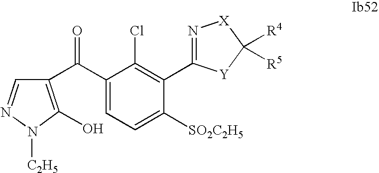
C1(C(C2=C(O)N([C2H5])N=C2)=O)=CC=C([SO2C2H5])C(C2=N[X]C([R4])([R5])[Y]2)=C1Cl
